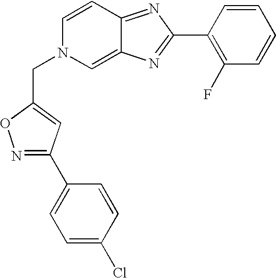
N1=C(C2=CC=C(Cl)C=C2)C=C(CN2C=C3C(=NC(C4=C(F)C=CC=C4)=N3)C=C2)O1
